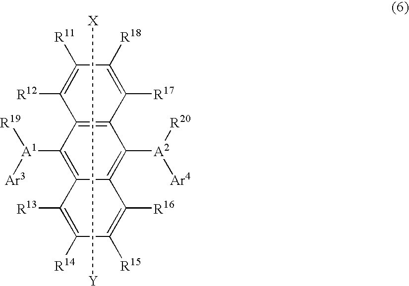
C12=C(C([A1]([Ar3])[R19])=C3C(=C1[A2]([R20])[Ar4])C([R16])=C([R15])C([R14])=C3[R13])C([R12])=C([R11])C([R18])=C2[R17].[X][Y]
